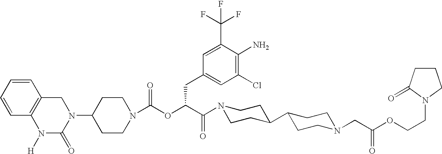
C1(N2CC3=C(N([H])C2=O)C=CC=C3)CCN(C(OC(C(N2CCC(C3CCN(CC(OCCN4C(=O)CCC4)=O)CC3)CC2)=O)CC2=CC(Cl)=C(N)C(C(F)(F)F)=C2)=O)CC1
